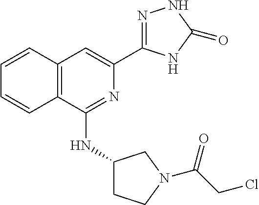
C12=C(C(NC3CCN(C(CCl)=O)C3)=NC(C3=NNC(=O)N3)=C1)C=CC=C2
